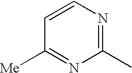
C1(C)=NC=CC([Me])=N1
